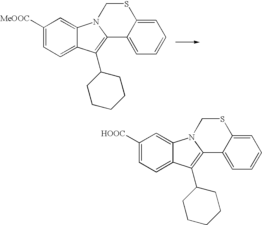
C1([MeOOC])=CC=C2C(=C1)N1C(=C2C2CCCCC2)C2=CC=CC=C2SC1.C1([HOOC])=CC=C2C(=C1)N1C(=C2C2CCCCC2)C2=CC=CC=C2SC1
